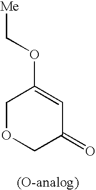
C1OCC(=O)C=C1OC[Me]
